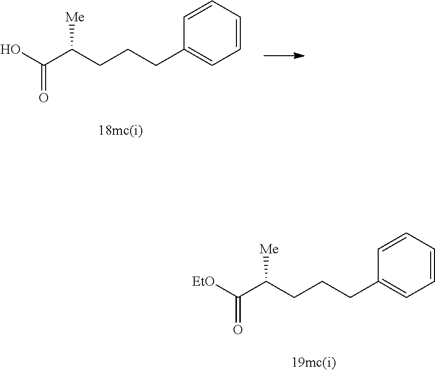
C1=CC=CC=C1CCCC(C(O)=O)[Me].C1=CC=CC=C1CCCC(C([EtO])=O)[Me]
